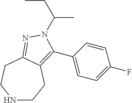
N1CCC2=C(C3=CC=C(F)C=C3)N(C(CC)C)N=C2CC1
